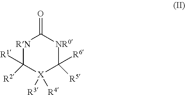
[RN]1C([R1])([R2])[X]([R3])([R4])C([R6])([R5])[NR0]C1=O
